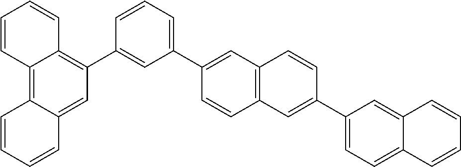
C12=CC(C3=CC4=C(C=C3)C=C(C3=CC=CC(C5=C6C(=C7C(=C5)C=CC=C7)C=CC=C6)=C3)C=C4)=CC=C1C=CC=C2
